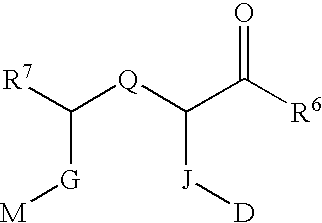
C([Q]C(C([R6])=O)[J][D])([R7])[G][M]
